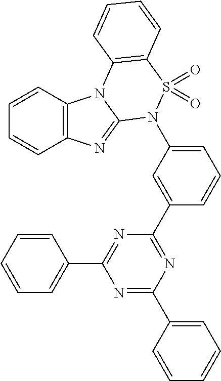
C1=CC2=C(C=C1)N=C1N2C2=C(S(=O)(=O)N1C1=CC=CC(C3=NC(C4=CC=CC=C4)=NC(C4=CC=CC=C4)=N3)=C1)C=CC=C2
